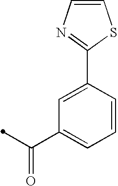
C1(C2=NC=CS2)=CC(C(=O)C)=CC=C1
